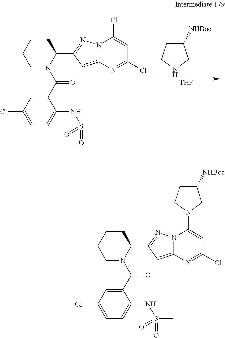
C1([NHBoc])CCNC1.[THF].C1N(C(C2=CC(Cl)=CC=C2NS(=O)(=O)C)=O)C(C2=NN3C(=C2)N=C(Cl)C=C3Cl)CCC1.C1N(C(C2=CC(Cl)=CC=C2NS(=O)(=O)C)=O)C(C2=NN3C(=C2)N=C(Cl)C=C3N2CC([NHBoc])CC2)CCC1
